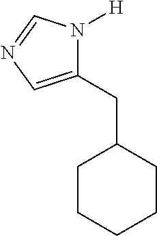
C1(CC2CCCCC2)=CN=CN1[H]
